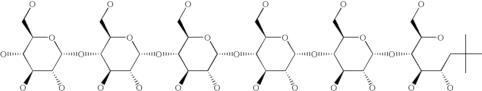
O1C(CO)C(O)C(O)C(O)C1OC1C(O)C(O)C(OC2C(O)C(O)C(OC3C(O)C(O)C(OC4C(O)C(O)C(OC(C(C(CC(C)(C)C)O)O)C(O)CO)OC4CO)OC3CO)OC2CO)OC1CO
